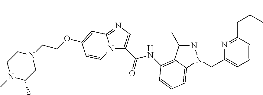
N12C(C(NC3=C4C(C)=NN(CC5=CC=CC(CC(C)C)=N5)C4=CC=C3)=O)=CN=C1C=C(OCCN1CCN(C)C(C)C1)C=C2
